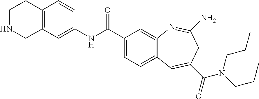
N1CC2=C(C=CC(NC(C3=CC=C4C(=C3)N=C(N)CC(C(=O)N(CCC)CCC)=C4)=O)=C2)CC1
